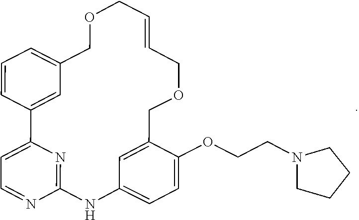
C(COC1=CC=C2NC3=NC(=CC=N3)C3=CC(=CC=C3)COCC=CCOCC1=C2)N1CCCC1
